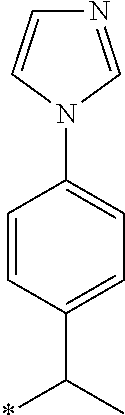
C1=CC(C(*)C)=CC=C1N1C=NC=C1
